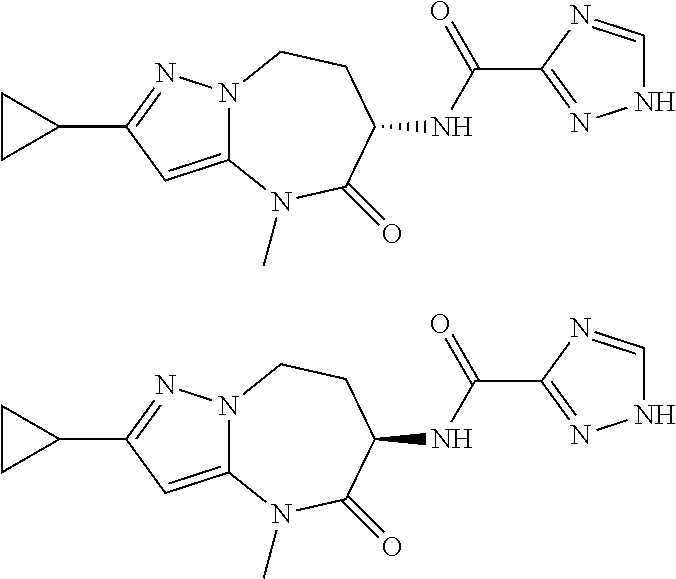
N12C(=CC(C3CC3)=N1)N(C)C(=O)C(NC(C1=NNC=N1)=O)CC2.N12C(=CC(C3CC3)=N1)N(C)C(=O)C(NC(C1=NNC=N1)=O)CC2
